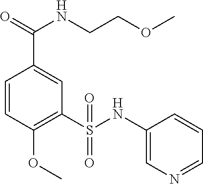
C1=CC(OC)=C(S(NC2=CN=CC=C2)(=O)=O)C=C1C(NCCOC)=O
